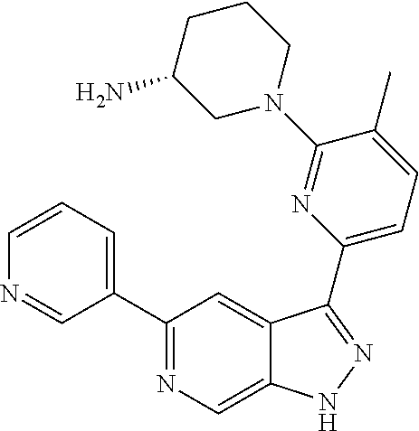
C1(C2=CC=CN=C2)=NC=C2C(=C1)C(C1=CC=C(C)C(N3CCCC(N)C3)=N1)=NN2
